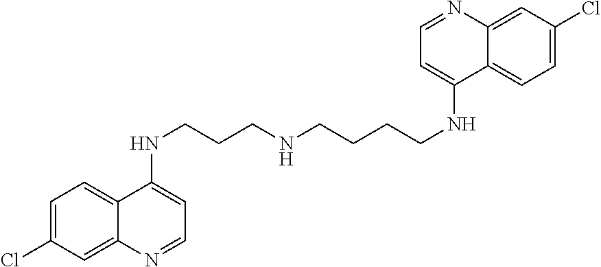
C1=C(Cl)C=C2C(=C1)C(NCCCNCCCCNC1=CC=NC3=CC(Cl)=CC=C13)=CC=N2
